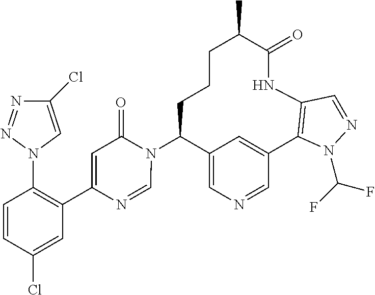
C12=CN=CC(=C1)C1=C(NC(=O)C(C)CCCC2N2C(=O)C=C(C3=C(N4C=C(Cl)N=N4)C=CC(Cl)=C3)N=C2)C=NN1C(F)F
